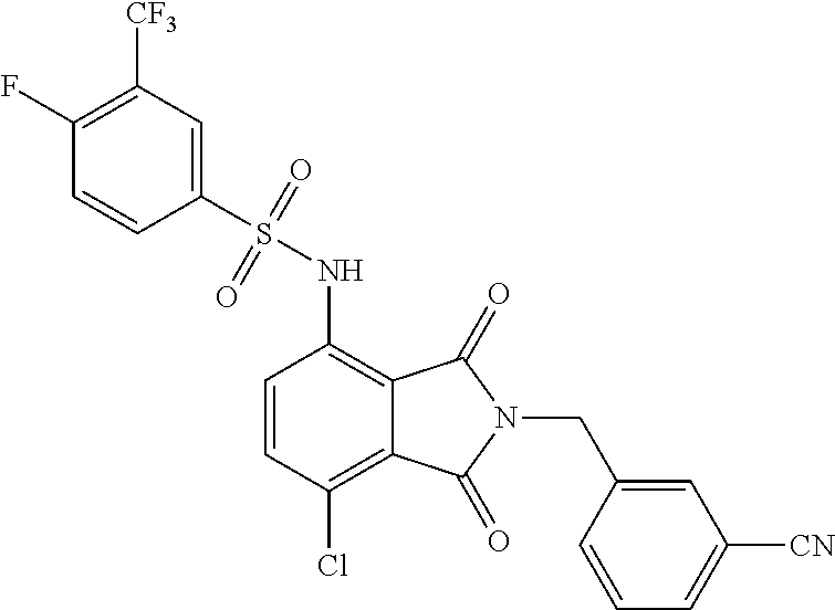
C1=CC(Cl)=C2C(=C1NS(=O)(=O)C1=CC([CF3])=C(F)C=C1)C(=O)N(CC1=CC([CN])=CC=C1)C2=O
